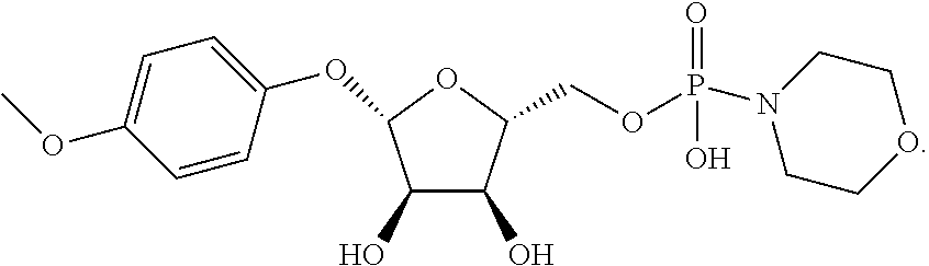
O(CC1C(O)C(O)C(OC2=CC=C(OC)C=C2)O1)P(N1CCOCC1)(=O)O
